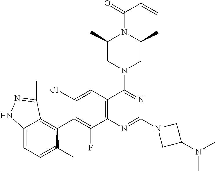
C12=CC=C(C)C(C3=C(F)C4=C(C=C3Cl)C(N3CC(C)N(C(=O)C=C)C(C)C3)=NC(N3CC(N(C)C)C3)=N4)=C1C(C)=NN2
